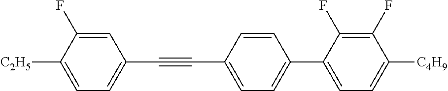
C1=C(F)C([C2H5])=CC=C1C#CC1=CC=C(C2=CC=C([C4H9])C(F)=C2F)C=C1
